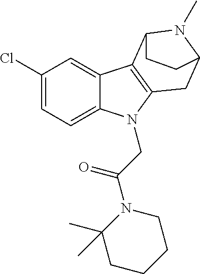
C1(Cl)=CC=C2C(=C1)C1=C(N2CC(N2C(C)(C)CCCC2)=O)CC2N(C)C1CC2
